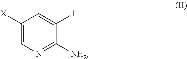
C1([X])=CN=C([NH2])C(I)=C1
